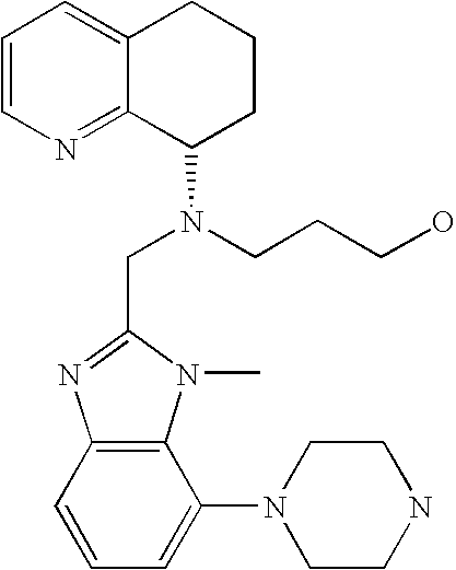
C1=CN=C2C(=C1)CCCC2N(CC1=NC2=C(N1C)C(N1CCNCC1)=CC=C2)CCCO
